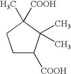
C1C([COOH])C(C)(C)C(C)([COOH])C1
